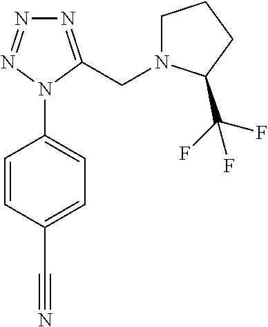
N1=NN(C2=CC=C(C#N)C=C2)C(CN2CCCC2C(F)(F)F)=N1
